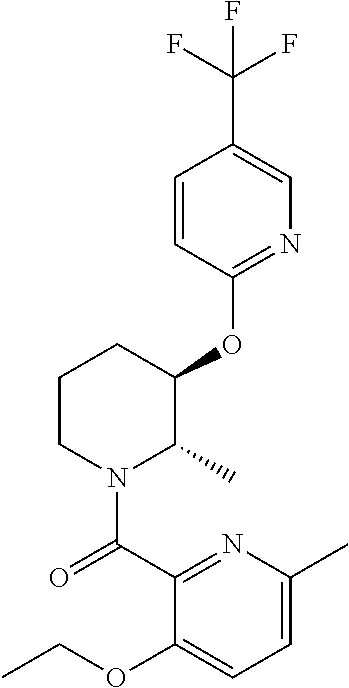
C1(OC2C(C)N(C(=O)C3=NC(C)=CC=C3OCC)CCC2)=NC=C(C(F)(F)F)C=C1
